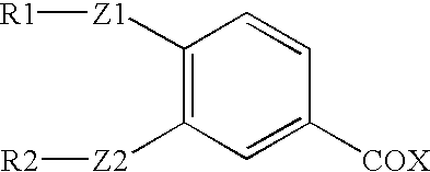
C1=C([COX])C=CC([Z1][R1])=C1[Z2][R2]
